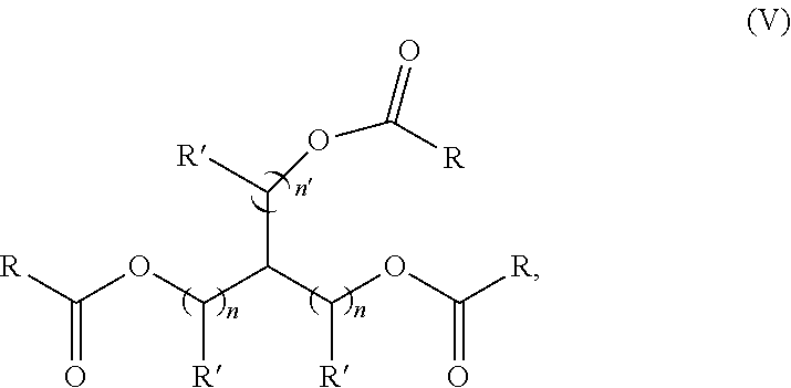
[R]C(OC(C(C(OC([R])=O)[R])C(OC([R])=O)[R])[R])=O
